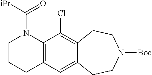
C12=C(C(Cl)=C3C(=C1)CCN([Boc])CC3)N(C([iPr])=O)CCC2
